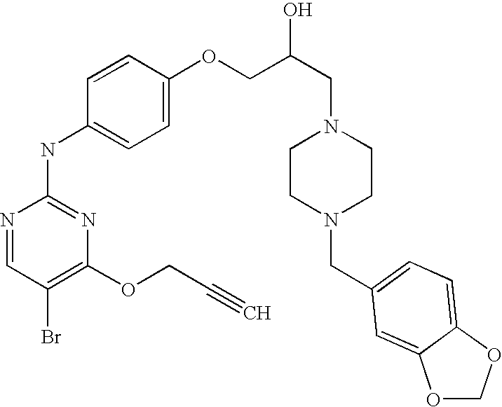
N1=CC(Br)=C(OCC#C)N=C1NC1=CC=C(OCC(CN2CCN(CC3=CC=C4OCOC4=C3)CC2)O)C=C1
